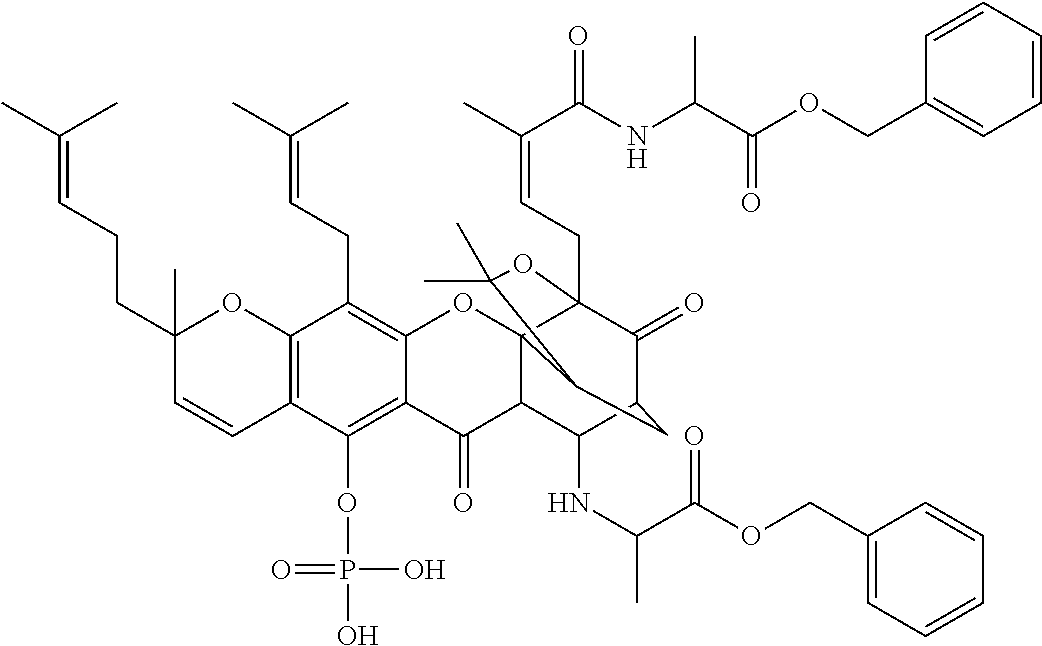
C12=C(OP(O)(=O)O)C3=C(C(CC=C(C)C)=C1OC14C(C2=O)C(NC(C(OCC2=CC=CC=C2)=O)C)C2C(=O)C1(CC=C(C)C(=O)NC(C(=O)OCC1=CC=CC=C1)C)OC(C)(C)C4C2)OC(C)(CCC=C(C)C)C=C3
